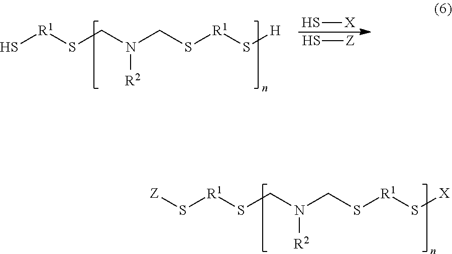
S([R1]SCN(CS[R1]S[X])[R2])[Z].S[R1]SCN(CS[R1]S[H])[R2].S[X].S[Z]
